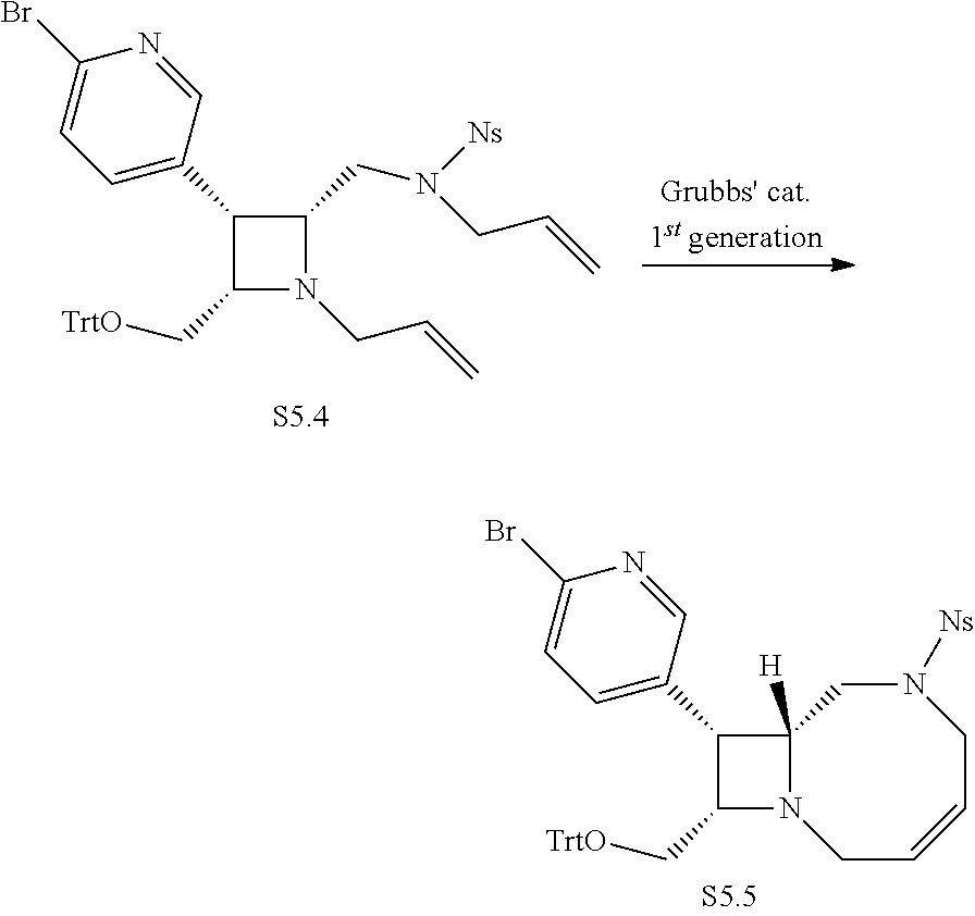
C1(C2=CC=C(Br)N=C2)C(C[TrtO])N(CC=C)C1CN([Ns])CC=C.C1(C2=CC=C(Br)N=C2)C(C[TrtO])N2C1([H])CN([Ns])CC=CC2
